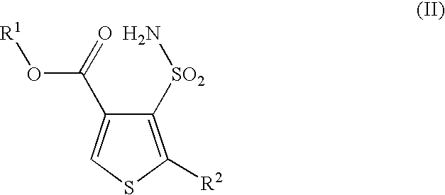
C1([SO2]N)=C([R2])SC=C1C(O[R1])=O
